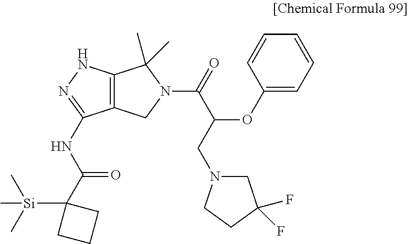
C12=C(NN=C1NC(C1([Si](C)(C)C)CCC1)=O)C(C)(C)N(C(C(OC1=CC=CC=C1)CN1CC(F)(F)CC1)=O)C2
